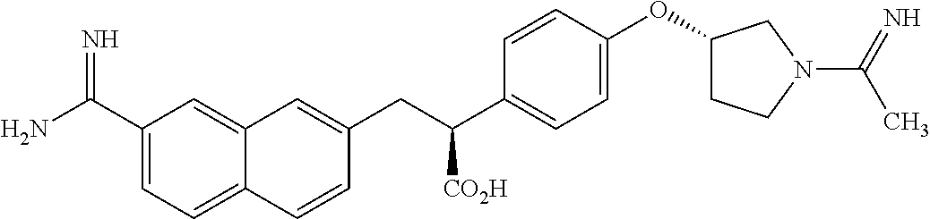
C1(C(N)=N)=CC=C2C(=C1)C=C(CC(C1=CC=C(OC3CCN(C(=N)C)C3)C=C1)[CO2H])C=C2
